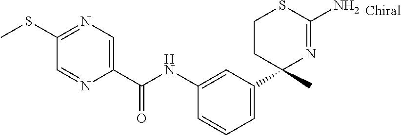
C1(NC(C2=CN=C(SC)C=N2)=O)=CC(C2(C)N=C(N)SCC2)=CC=C1
